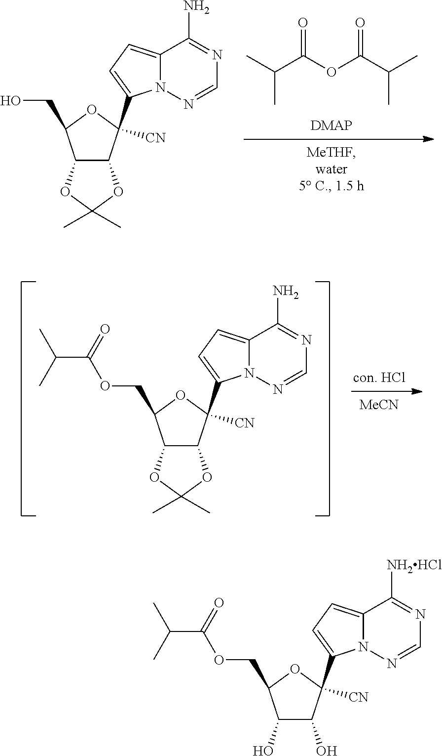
[MeCN].C12=CC=C(C3([CN])C4C(C(COC(C(C)C)=O)O3)OC(C)(C)O4)N1N=CN=C2N.CC(C(OC(C(C)C)=O)=O)C.C12=CC=C(C3([CN])C4C(C(CO)O3)OC(C)(C)O4)N1N=CN=C2N.C12=CC=C(C3([CN])C(O)C(O)C(COC(C(C)C)=O)O3)N1N=CN=C2[NH2HCl]
